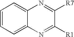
C1=CC=C2C(=C1)N=C([R7])C([R1])=N2
